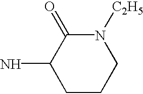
C1CCN([C2H5])C(=O)C1N
